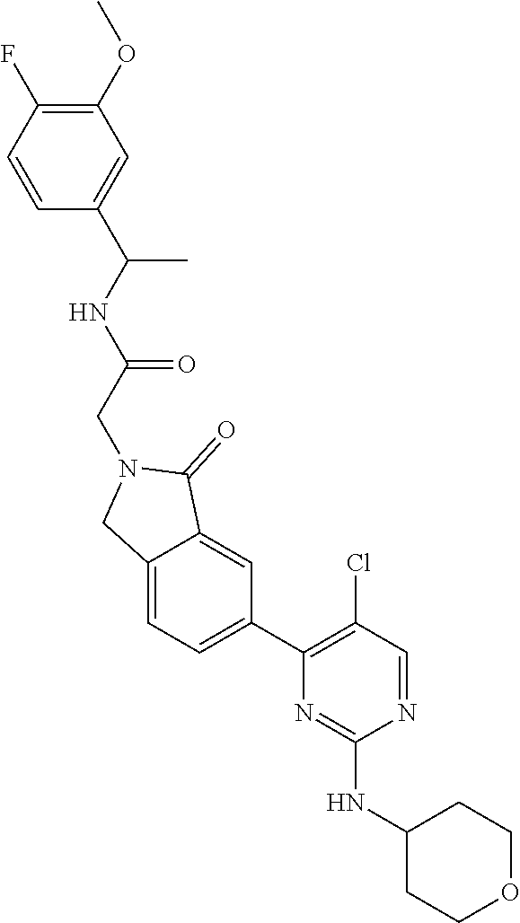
N1=CC(Cl)=C(C2=CC=C3C(=C2)C(=O)N(CC(NC(C2=CC(OC)=C(F)C=C2)C)=O)C3)N=C1NC1CCOCC1
